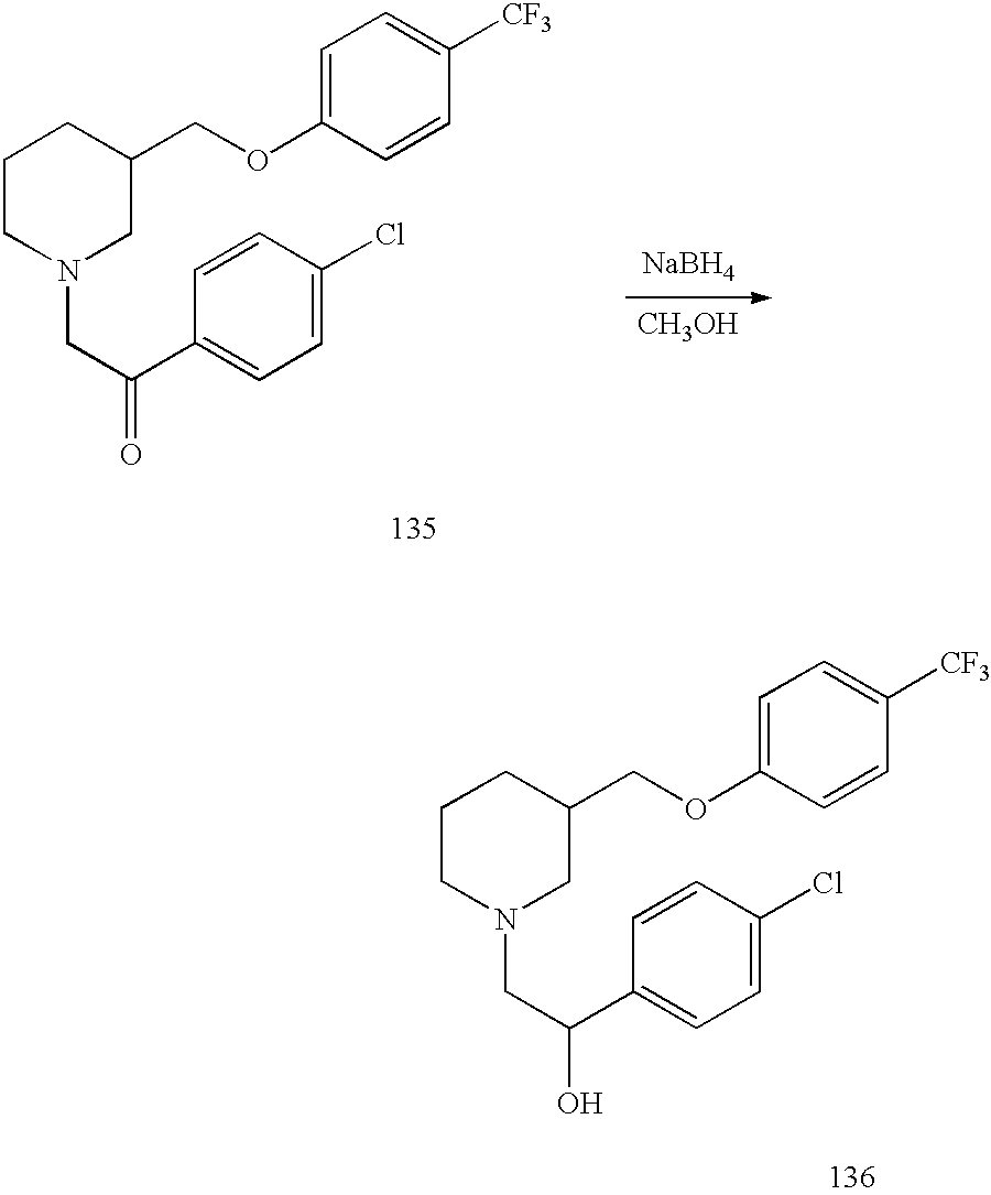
[CH3OH].C1CN(CC(=O)C2=CC=C(Cl)C=C2)CC(COC2=CC=C([CF3])C=C2)C1.[NaBH4].C1CN(CC(O)C2=CC=C(Cl)C=C2)CC(COC2=CC=C([CF3])C=C2)C1
